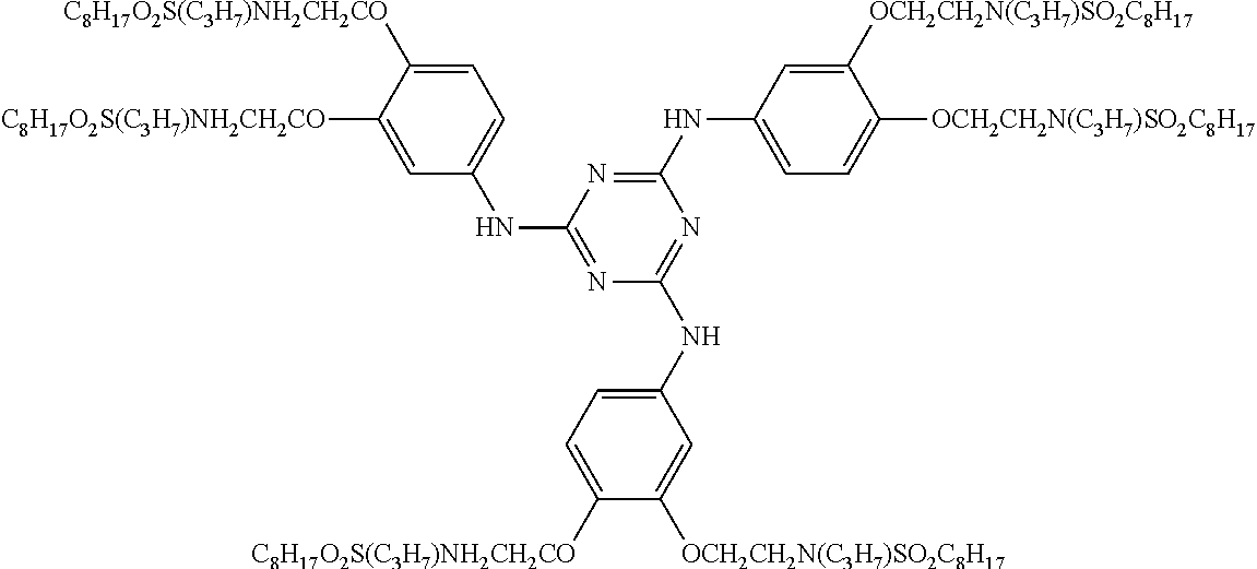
C1(NC2=CC=C([OCH2CH2N(C3H7)SO2C8H17])C([OCH2CH2N(C3H7)SO2C8H17])=C2)=NC(NC2=CC=C([C8H17O2S(C3H7)NH2CH2CO])C([C8H17O2S(C3H7)NH2CH2CO])=C2)=NC(NC2=CC=C([C8H17O2S(C3H7)NH2CH2CO])C([OCH2CH2N(C3H7)SO2C8H17])=C2)=N1
